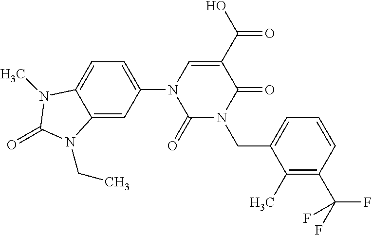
C1(=O)N(CC2=CC=CC(C(F)(F)F)=C2C)C(=O)C(C(O)=O)=CN1C1=CC=C2C(=C1)N(CC)C(=O)N2C
